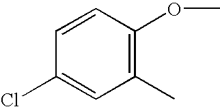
C1=CC(OC)=C(C)C=C1Cl
